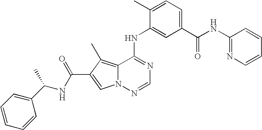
C1(NC2=CC(C(NC3=NC=CC=C3)=O)=CC=C2C)=NC=NN2C1=C(C)C(C(=O)NC(C)C1=CC=CC=C1)=C2
